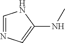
C1=NC=C(NC)N1
